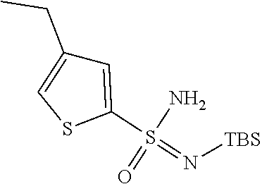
C1=C(S(=N[TBS])(N)=O)SC=C1CC
